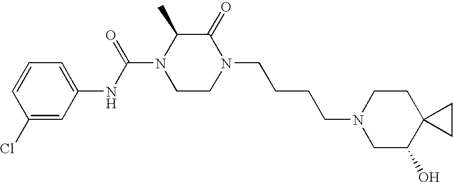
C1(Cl)=CC(NC(N2CCN(CCCCN3CC(O)C4(CC3)CC4)C(=O)C2C)=O)=CC=C1
